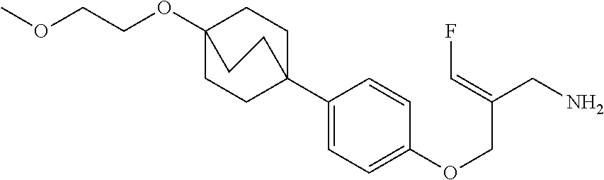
C(OC12CCC(C3=CC=C(OCC(CN)=CF)C=C3)(CC1)CC2)COC
